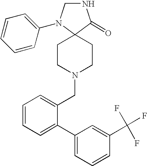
N1CN(C2=CC=CC=C2)C2(C1=O)CCN(CC1=CC=CC=C1C1=CC=CC(C(F)(F)F)=C1)CC2
